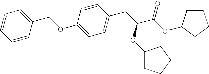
C1(COC2=CC=C(CC(C(OC3CCCC3)=O)OC3CCCC3)C=C2)=CC=CC=C1
